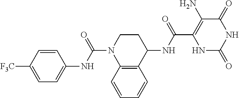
C1(NC(C2=C(N)C(=O)NC(=O)N2)=O)CCN(C(NC2=CC=C([F3C])C=C2)=O)C2=C1C=CC=C2
